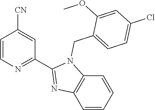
C1=CN=C(C2=NC3=C(N2CC2=CC=C(Cl)C=C2OC)C=CC=C3)C=C1[CN]
